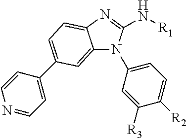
C12=CC(C3=CC=NC=C3)=CC=C1N=C(N[R1])N2C1=CC=C([R2])C([R3])=C1
